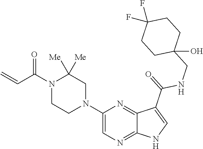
C1=C(N2CC([Me])([Me])N(C(C=C)=O)CC2)N=C2C(=N1)NC=C2C(=O)NCC1(O)CCC(F)(F)CC1
